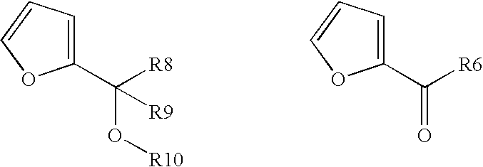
C1(C(O[R10])([R8])[R9])=CC=CO1.C1(C([R6])=O)=CC=CO1
